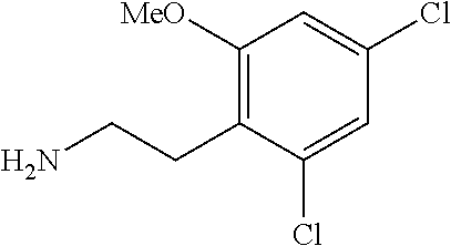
C1([MeO])=C(CCN)C(Cl)=CC(Cl)=C1
